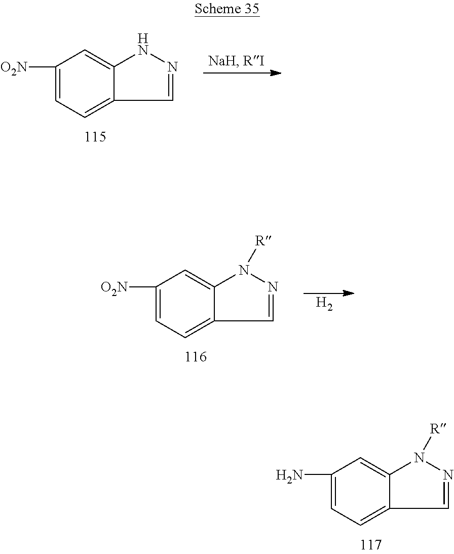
C1([O2N])=CC=C2C(=C1)NN=C2.C1([O2N])=CC=C2C(=C1)N([R])N=C2.[H2].C1(N)=CC=C2C(=C1)N([R])N=C2
